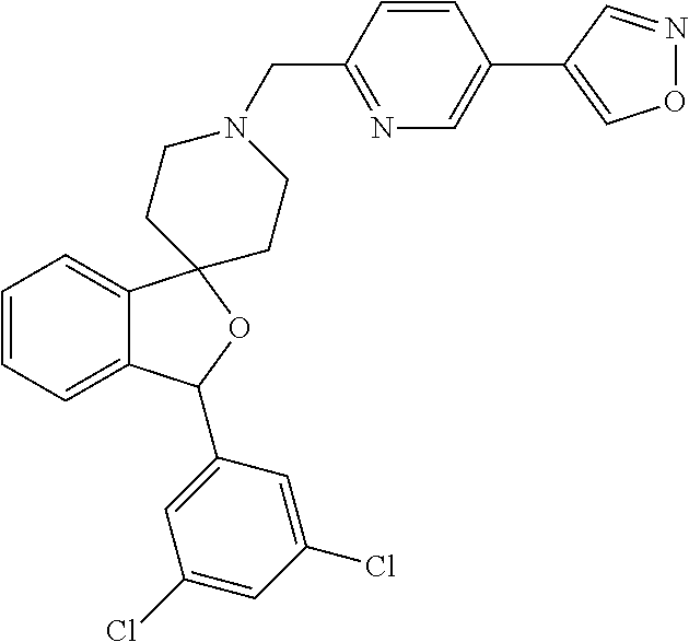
C1=C2C(=CC=C1)C1(OC2C2=CC(Cl)=CC(Cl)=C2)CCN(CC2=NC=C(C3=CON=C3)C=C2)CC1
